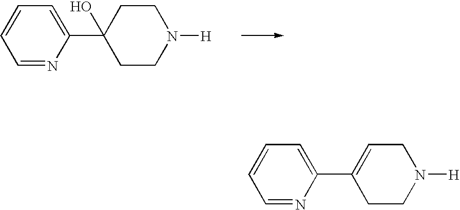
C1=NC(C2(O)CCN([H])CC2)=CC=C1.C1=NC(C2=CCN([H])CC2)=CC=C1
